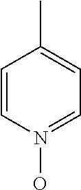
C1=CC(C)=CC=N1O
